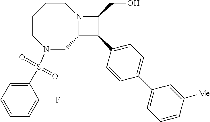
N12C(C(C3=CC=C(C4=CC=CC([Me])=C4)C=C3)C1CO)CN(S(C1=CC=CC=C1F)(=O)=O)CCCC2
